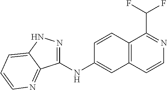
C1(NC2=CC3=C(C=C2)C(C(F)F)=NC=C3)=NNC2=CC=CN=C12
